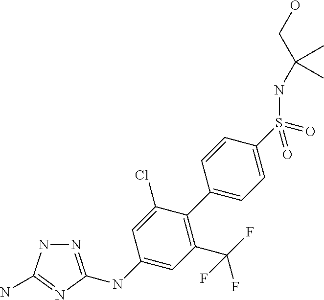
N1=C(NC2=CC(C(F)(F)F)=C(C3=CC=C(S(=O)(=O)NC(CO)(C)C)C=C3)C(Cl)=C2)N=C(N)N1
